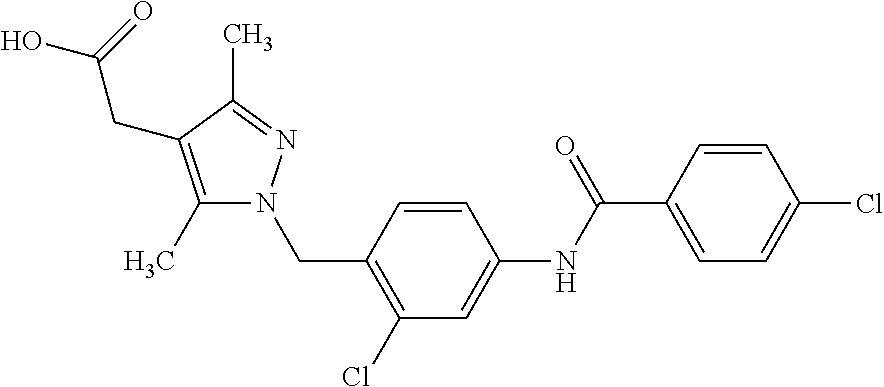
C1=C(C(NC2=CC(Cl)=C(CN3C(C)=C(CC(=O)O)C(C)=N3)C=C2)=O)C=CC(Cl)=C1
